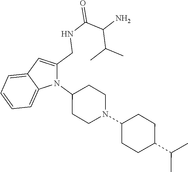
N1(C2CCN(C3CCC(C(C)C)CC3)CC2)C(CNC(=O)C(N)C(C)C)=CC2=CC=CC=C12
